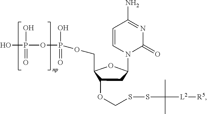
C1C(OCSSC(C)(C)[L2][R5])C(COP(OP(O)(=O)O)(=O)O)OC1N1C(=O)N=C(N)C=C1
